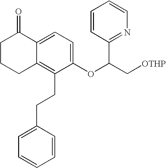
C12=CC=C(OC(C[OTHP])C3=NC=CC=C3)C(CCC3=CC=CC=C3)=C1CCCC2=O
